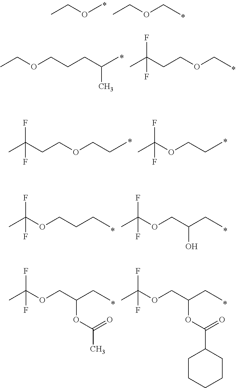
CCOC.CCOCC.C(COCC)C(F)(C)F.CCOCCCC(C)C.C(COCCC)C(F)(C)F.O(CCC)C(F)(C)F.O(CCCC)C(F)(C)F.O(CC(CC)O)C(F)(C)F.O(CC(CC)OC(=O)C)C(F)(C)F.O(CC(CC)OC(=O)C1CCCCC1)C(F)(C)F
